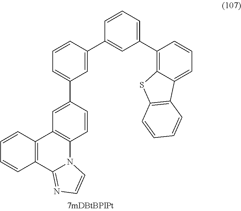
C12=C(C=CC=C1)C1=C(N3C2=NC=C3)C=CC(C2=CC=CC(C3=CC(C4=C5C(=CC=C4)C4=C(S5)C=CC=C4)=CC=C3)=C2)=C1
